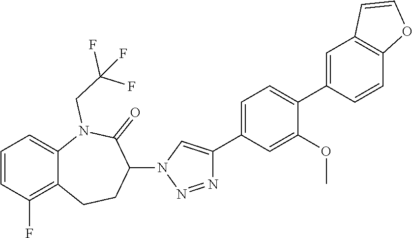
C1=C2C(=C(F)C=C1)CCC(N1C=C(C3=CC=C(C4=CC5=C(C=C4)OC=C5)C(OC)=C3)N=N1)C(=O)N2CC(F)(F)F
